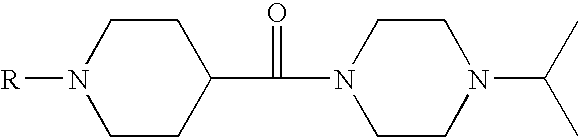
C1CN([R])CCC1C(=O)N1CCN(C(C)C)CC1
